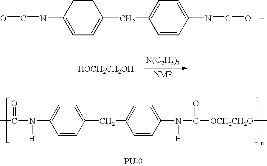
C1=CC(N=C=O)=CC=C1CC1=CC=C(N=C=O)C=C1.[HOCH2CH2OH].[N(C2H5)3].CC(N(C1=CC=C(CC2=CC=C(N(C([OCH2CH2O]C)=O)[H])C=C2)C=C1)[H])=O
